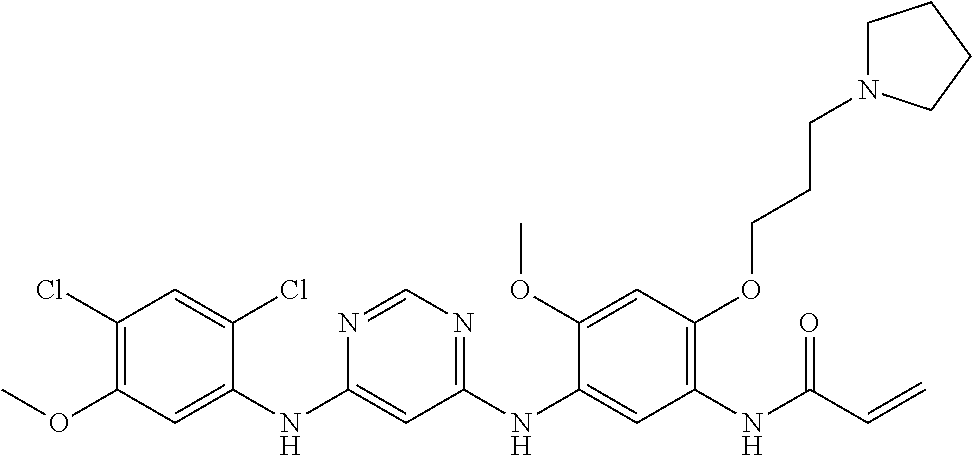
C1(NC2=CC(OC)=C(Cl)C=C2Cl)=CC(NC2=CC(NC(C=C)=O)=C(OCCCN3CCCC3)C=C2OC)=NC=N1
